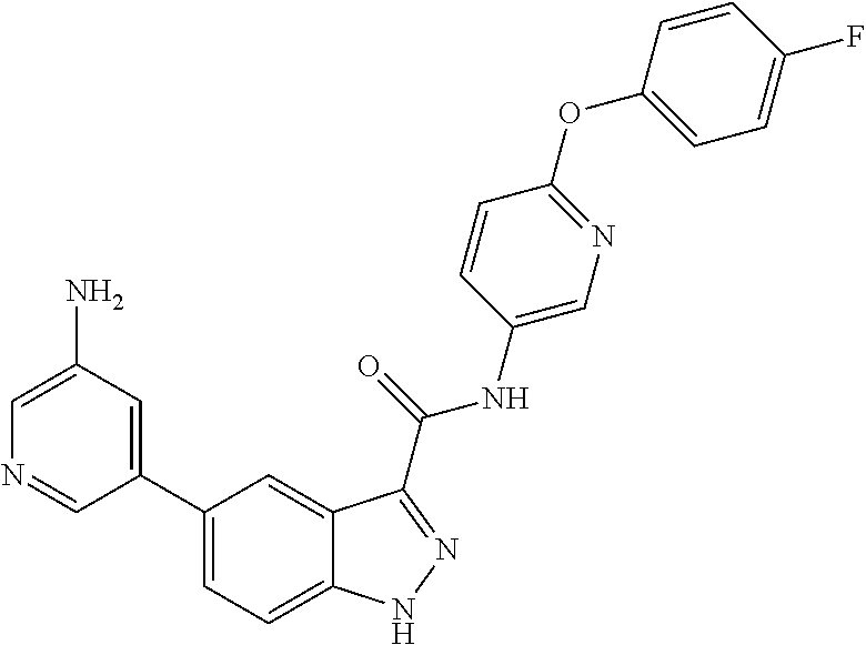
C1(N)=CN=CC(C2=CC=C3C(=C2)C(C(NC2=CN=C(OC4=CC=C(F)C=C4)C=C2)=O)=NN3)=C1
